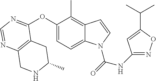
C12=C(C(OC3=CC=C4C(=C3C)C=CN4C(=O)NC3=NOC(C(C)C)=C3)=NC=N1)CC(C)NC2
